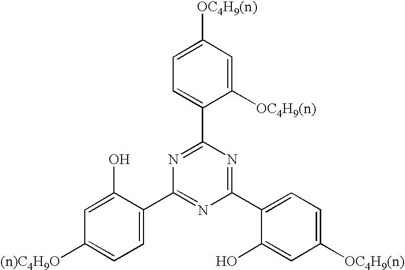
C1(O)=CC([(n)C4H9O])=CC=C1C1=NC(C2=CC=C([OC4H9(n)])C=C2O)=NC(C2=CC=C([OC4H9(n)])C=C2[OC4H9(n)])=N1
